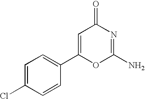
C1=C(Cl)C=CC(C2=CC(=O)N=C(N)O2)=C1
